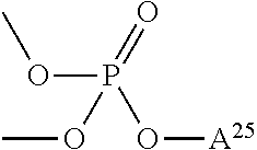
O([A25])P(OC)(=O)OC
